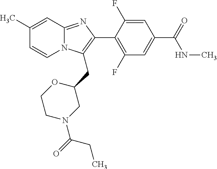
C1(C)=CC2=NC(C3=C(F)C=C(C(=O)NC)C=C3F)=C(CC3CN(C(CC)=O)CCO3)N2C=C1
